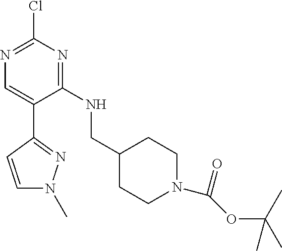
C1(NCC2CCN(C(=O)OC(C)(C)C)CC2)=NC(Cl)=NC=C1C1=NN(C)C=C1
